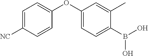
C1=C([NC])C=CC(OC2=CC=C(B(O)O)C(C)=C2)=C1
